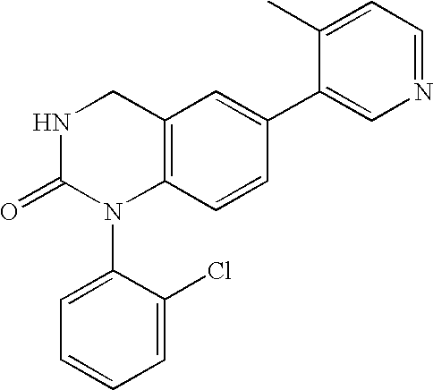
C12=C(C=CC(C3=CN=CC=C3C)=C1)N(C1=CC=CC=C1Cl)C(=O)NC2
